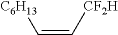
C(=C[CF2H])[C6H13]
